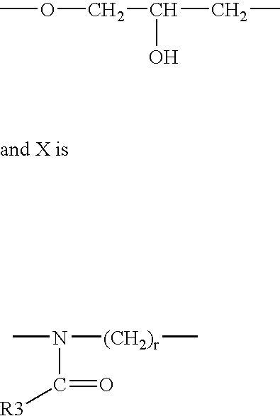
COCC(CC)O.CN([(CH2)r]C)C(=O)[R3]
